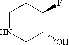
N1CC(O)C(F)CC1
